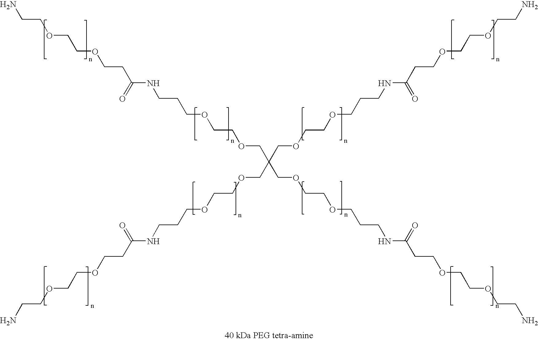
C(OCCOCCCNC(=O)CCOCCOCCN)C(COCCOCCCNC(CCOCCOCCN)=O)(COCCOCCCNC(CCOCCOCCN)=O)COCCOCCCNC(=O)CCOCCOCCN
